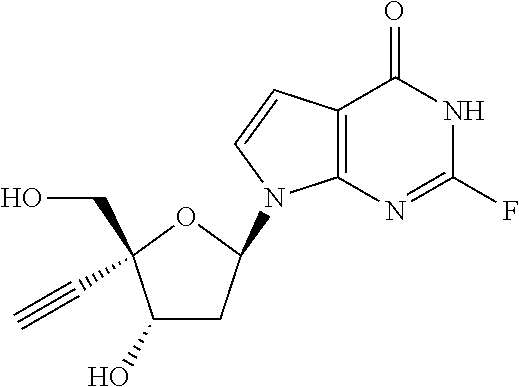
C12=C(N=C(F)NC1=O)N(C1CC(O)C(CO)(C#C)O1)C=C2
